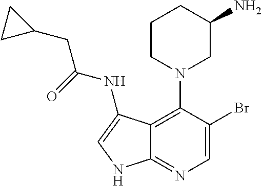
C12=C(N3CC(N)CCC3)C(Br)=CN=C1NC=C2NC(=O)CC1CC1
